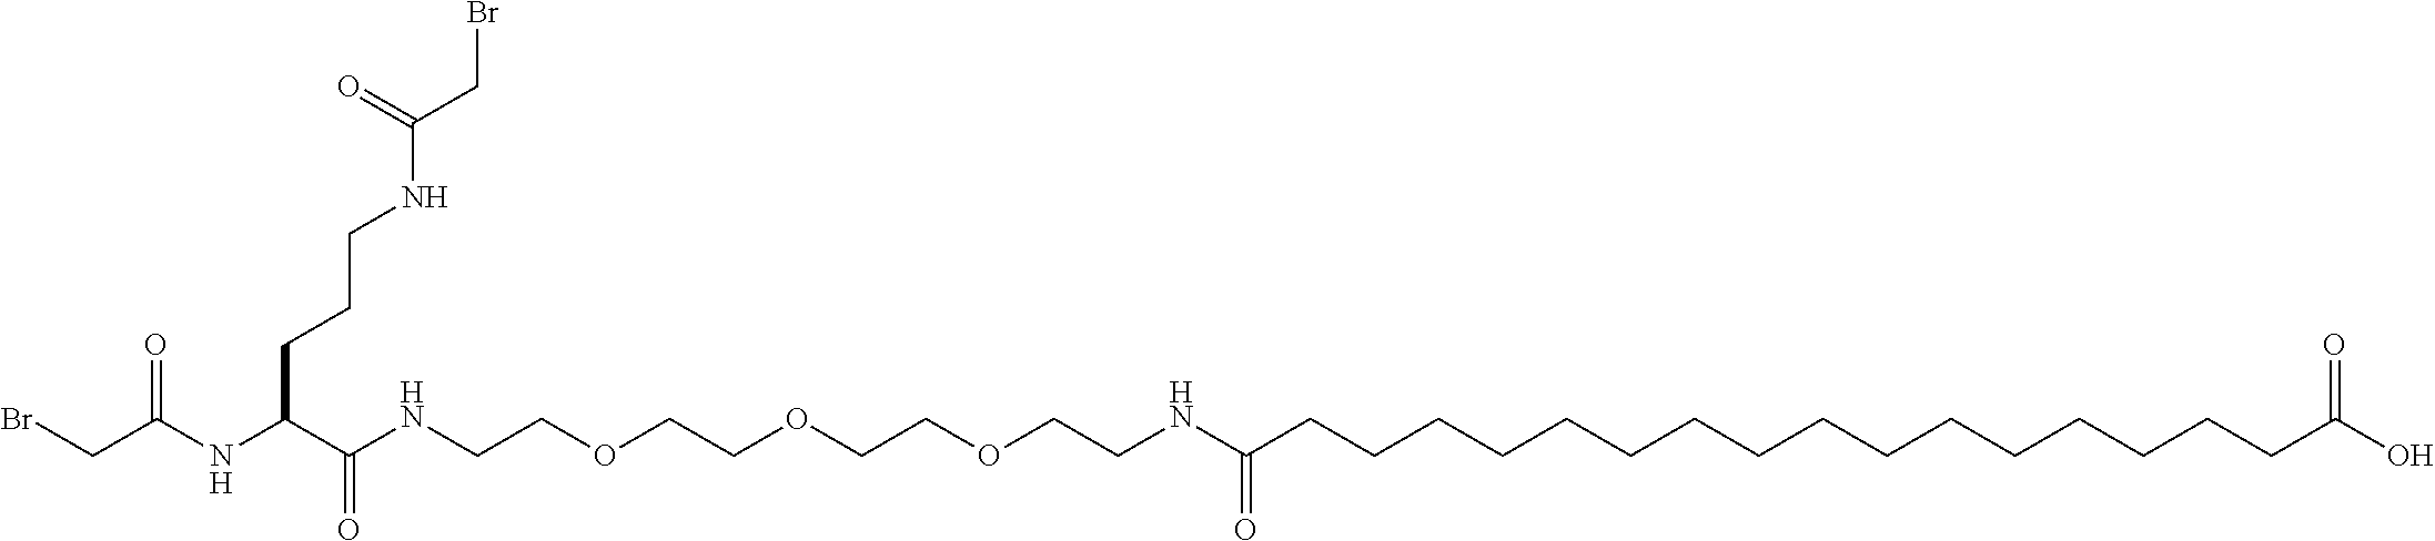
C(C(NC(C(NCCOCCOCCOCCNC(CCCCCCCCCCCCCCCCC(O)=O)=O)=O)CCCNC(CBr)=O)=O)Br
